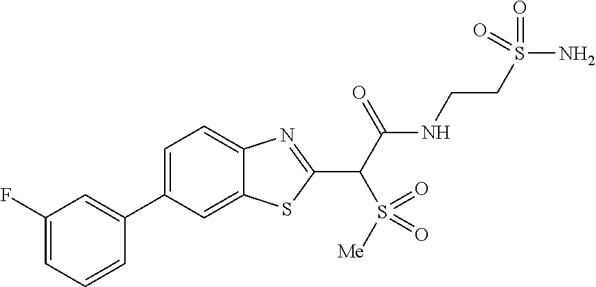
C1(C2=CC(F)=CC=C2)=CC=C2C(=C1)SC(C(C(NCCS(N)(=O)=O)=O)S(=O)([Me])=O)=N2
